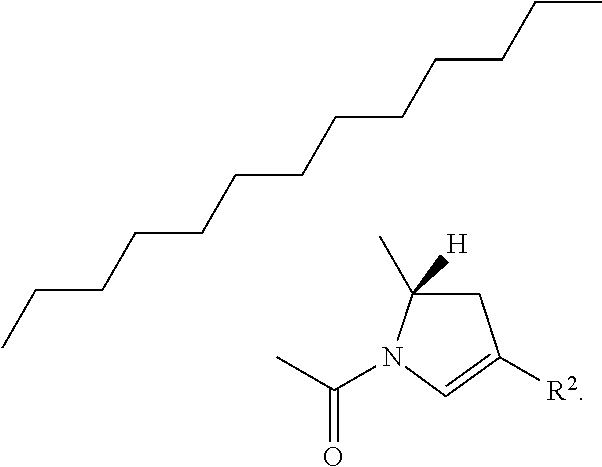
CCCCCCCCCCCCC.C1([R2])=CN(C(C)=O)C(C)([H])C1
